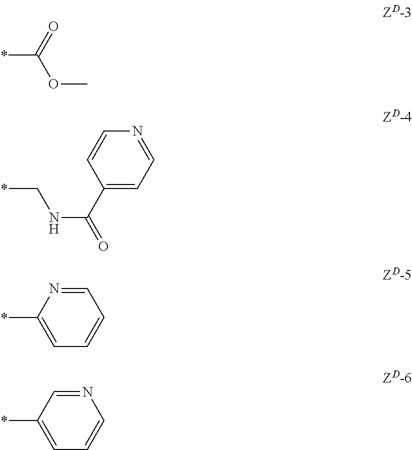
*C(=O)OC.C1(C(=O)NC*)=CC=NC=C1.C1=NC(*)=CC=C1.N1=CC(*)=CC=C1
